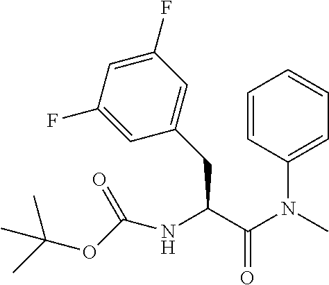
C1(N(C(C(NC(OC(C)(C)C)=O)CC2=CC(F)=CC(F)=C2)=O)C)=CC=CC=C1
